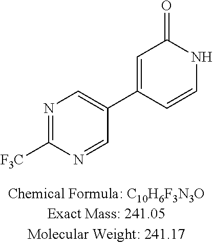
N1=C([F3C])N=CC(C2=CC(=O)NC=C2)=C1
